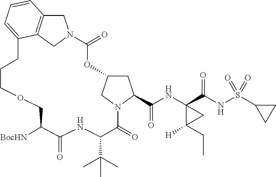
C1C2=C3CN1C(=O)OC1CC(C(NC4(C(NS(C5CC5)(=O)=O)=O)C(CC)([H])C4)=O)N(C(=O)C(C(C)(C)C)NC(=O)C([BocHN])COCCCC3=CC=C2)C1
